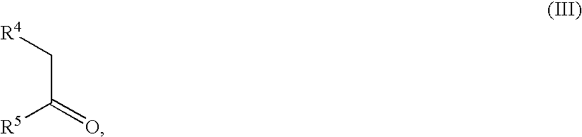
[R4]CC([R5])=O
